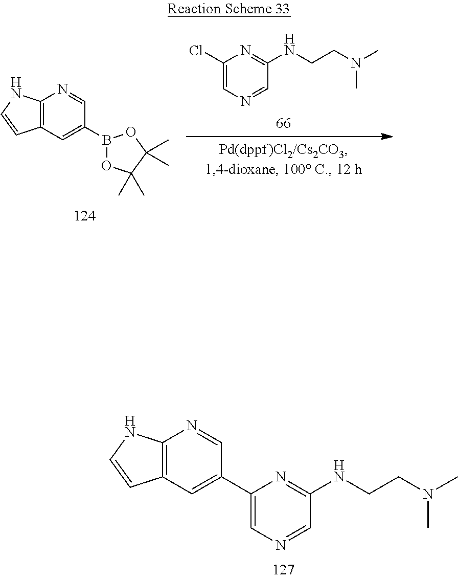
C12=C(C=C(B3OC(C)(C)C(C)(C)O3)C=N1)C=CN2.C1(Cl)=CN=CC(NCCN(C)C)=N1.C12=C(C=C(C3=CN=CC(NCCN(C)C)=N3)C=N1)C=CN2
